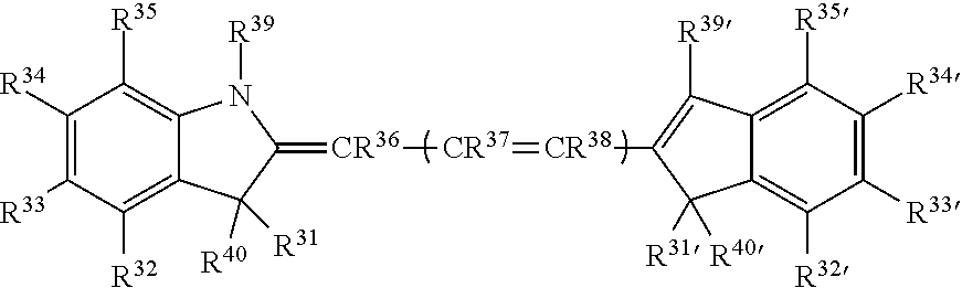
C1([R34])=C([R33])C([R32])=C2C(=C1[R35])N([R39])C(=[CR36][CR37]=[CR38]C1=C([R39])C3=C([R35])C([R34])=C([R33])C([R32])=C3C1([R31])[R40])C2([R40])[R31]
